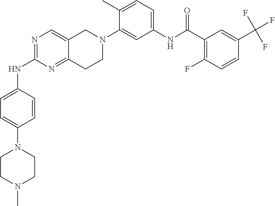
N1=C(NC2=CC=C(N3CCN(C)CC3)C=C2)N=C2C(=C1)CN(C1=CC(NC(C3=C(F)C=CC(C(F)(F)F)=C3)=O)=CC=C1C)CC2
